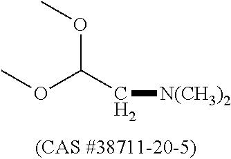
O(C(C[N(CH3)2])OC)C
